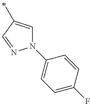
C1=C(C)C=NN1C1=CC=C(F)C=C1
